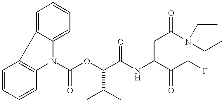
C1=CC=CC2=C1C1=CC=CC=C1N2C(OC(C(NC(C(CF)=O)CC(=O)N(CC)CC)=O)C(C)C)=O
